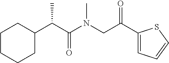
C1CCCC(C(C(N(CC(C2=CC=CS2)=O)C)=O)C)C1
